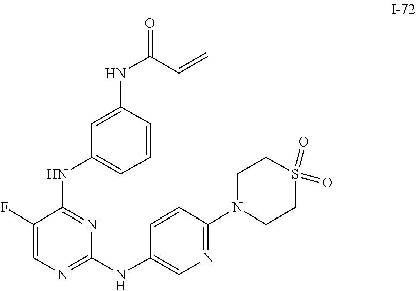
C1(NC2=CC=CC(NC(=O)C=C)=C2)=NC(NC2=CN=C(N3CCS(=O)(=O)CC3)C=C2)=NC=C1F
